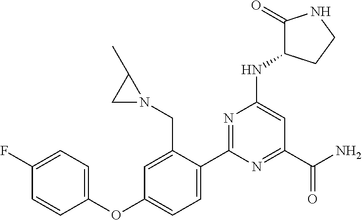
C1(C2=CC=C(OC3=CC=C(F)C=C3)C=C2CN2C(C)C2)=NC(NC2C(=O)NCC2)=CC(C(N)=O)=N1
